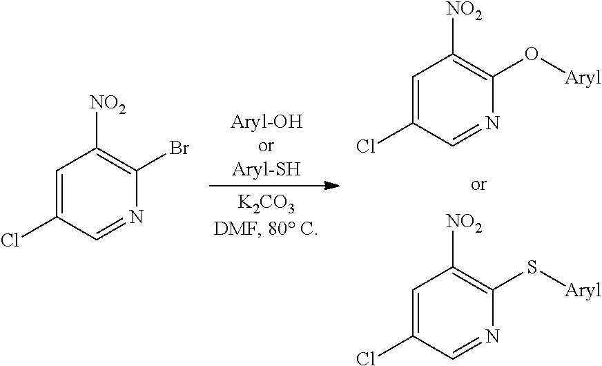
C1=C(Cl)C=NC(O[Aryl])=C1[NO2].C1=C(Cl)C=NC(S[Aryl])=C1[NO2].C1=C(Cl)C=NC(Br)=C1[NO2]
